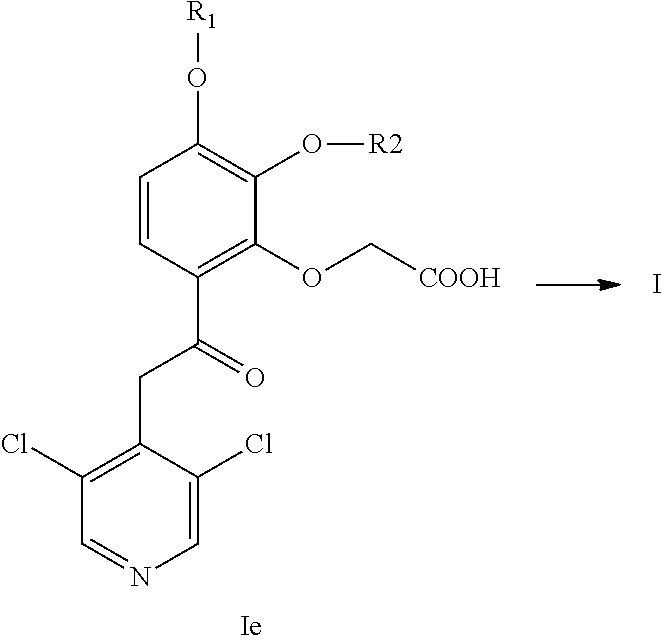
I.C1=CC(C(=O)CC2=C(Cl)C=NC=C2Cl)=C(OC[COOH])C(O[R2])=C1O[R1]
